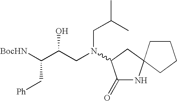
C(C(CN(C1C(=O)NC2(C1)CCCC2)CC(C)C)O)([BocHN])C[Ph]
